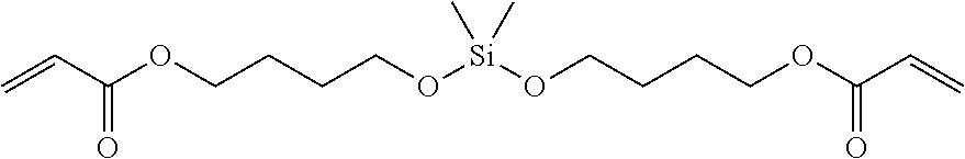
O([Si](C)(C)OCCCCOC(C=C)=O)CCCCOC(C=C)=O
